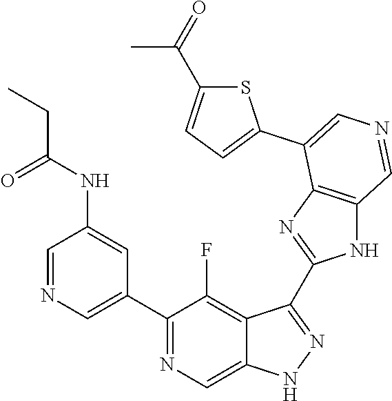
C1(C2=CN=CC(NC(CC)=O)=C2)=NC=C2C(=C1F)C(C1=NC3=C(N1)C=NC=C3C1=CC=C(C(=O)C)S1)=NN2
